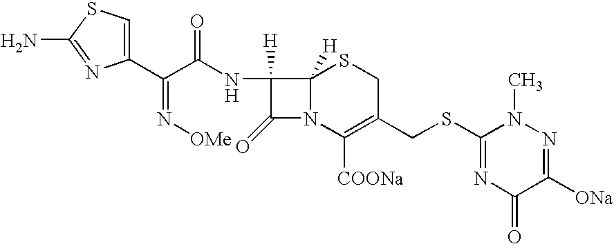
C12([H])N(C([COONa])=C(CSC3=NC(=O)C([ONa])=NN3C)CS1)C(=O)C2([H])NC(C(=N[OMe])C1=CSC(N)=N1)=O
